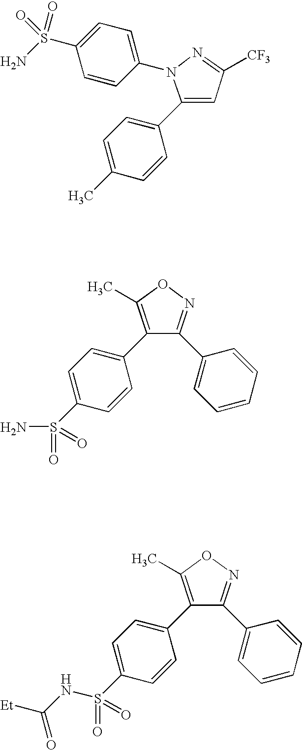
C1(S(N)(=O)=O)=CC=C(N2C(C3=CC=C(C)C=C3)=CC([CF3])=N2)C=C1.C1=C(S(N)(=O)=O)C=CC(C2=C(C)ON=C2C2=CC=CC=C2)=C1.C1=C(S(NC([Et])=O)(=O)=O)C=CC(C2=C(C)ON=C2C2=CC=CC=C2)=C1
